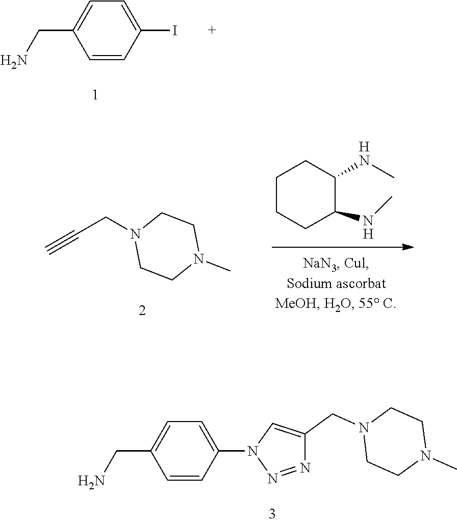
C1=CC(I)=CC=C1CN.C1CCC(NC)C(NC)C1.[H].[H].C1CN(C)CCN1CC#C.C1=CC(N2N=NC(CN3CCN(C)CC3)=C2)=CC=C1CN
